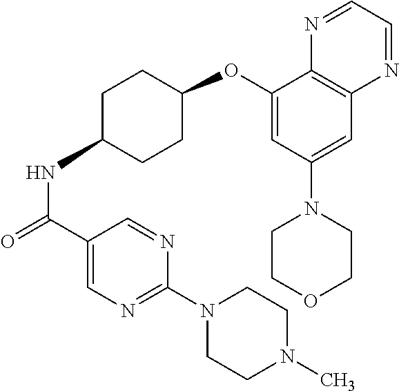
C1(C(=O)NC2CCC(OC3=CC(N4CCOCC4)=CC4=C3N=CC=N4)CC2)=CN=C(N2CCN(C)CC2)N=C1
